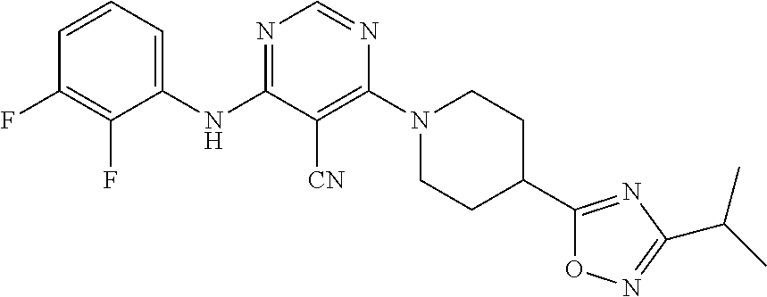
C1=CC=C(NC2=NC=NC(N3CCC(C4=NC(C(C)C)=NO4)CC3)=C2[CN])C(F)=C1F
